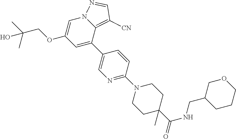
C1=C(C2=CN=C(N3CCC(C(=O)NCC4COCCC4)(C)CC3)C=C2)C2=C([CN])C=NN2C=C1OCC(C)(C)O
